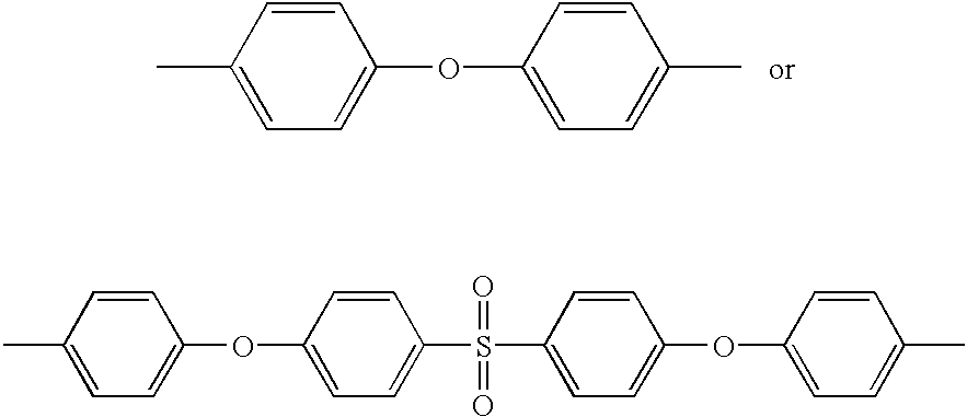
C1(OC2=CC=C(S(=O)(C3=CC=C(OC4=CC=C(C)C=C4)C=C3)=O)C=C2)=CC=C(C)C=C1.C1(OC2=CC=C(C)C=C2)=CC=C(C)C=C1
